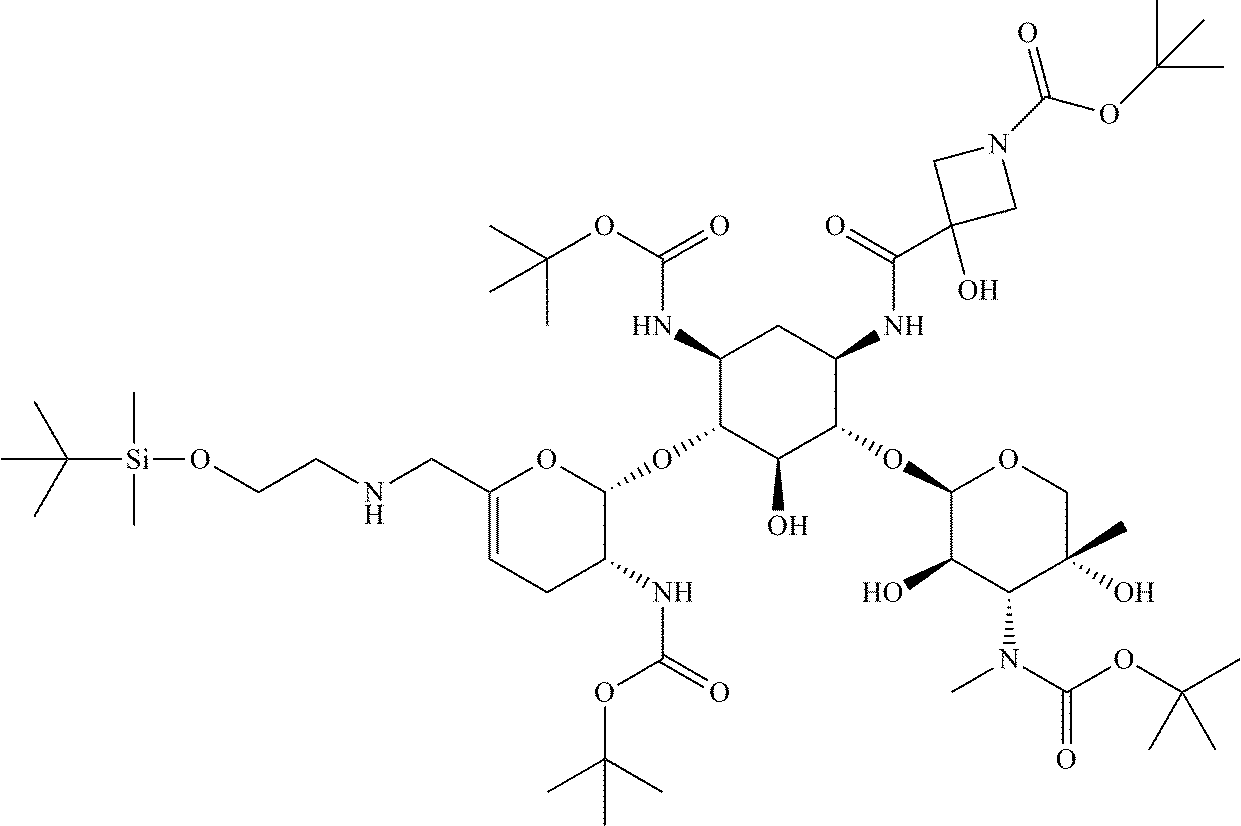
C1(CNCCO[Si](C(C)(C)C)(C)C)=CCC(NC(OC(C)(C)C)=O)C(OC2C(NC(=O)OC(C)(C)C)CC(NC(=O)C3(O)CN(C(OC(C)(C)C)=O)C3)C(OC3C(O)C(N(C)C(=O)OC(C)(C)C)C(C)(O)CO3)C2O)O1
